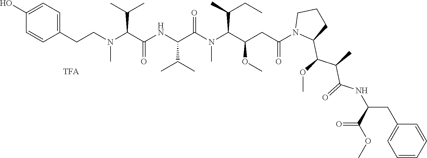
C(C1=CC=C(O)C=C1)CN(C(C(NC(C(N(C(C(CC(N1C(C(OC)C(C)C(=O)NC(CC2=CC=CC=C2)C(OC)=O)CCC1)=O)OC)C(CC)C)C)=O)C(C)C)=O)C(C)C)C
